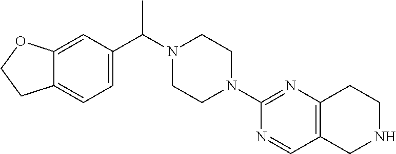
N1=CC2=C(N=C1N1CCN(C(C3=CC=C4C(=C3)OCC4)C)CC1)CCNC2
